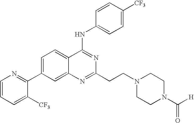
C1=CC=C([CF3])C(C2=CC=C3C(=C2)N=C(CCN2CCN(C([H])=O)CC2)N=C3NC2=CC=C([CF3])C=C2)=N1
